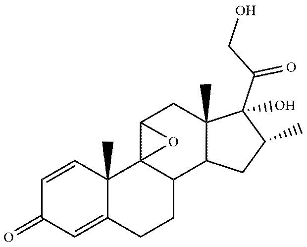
C12(C)C(=CC(=O)C=C1)CCC1C23C(CC2(C)C1CC(C)C2(C(CO)=O)O)O3
